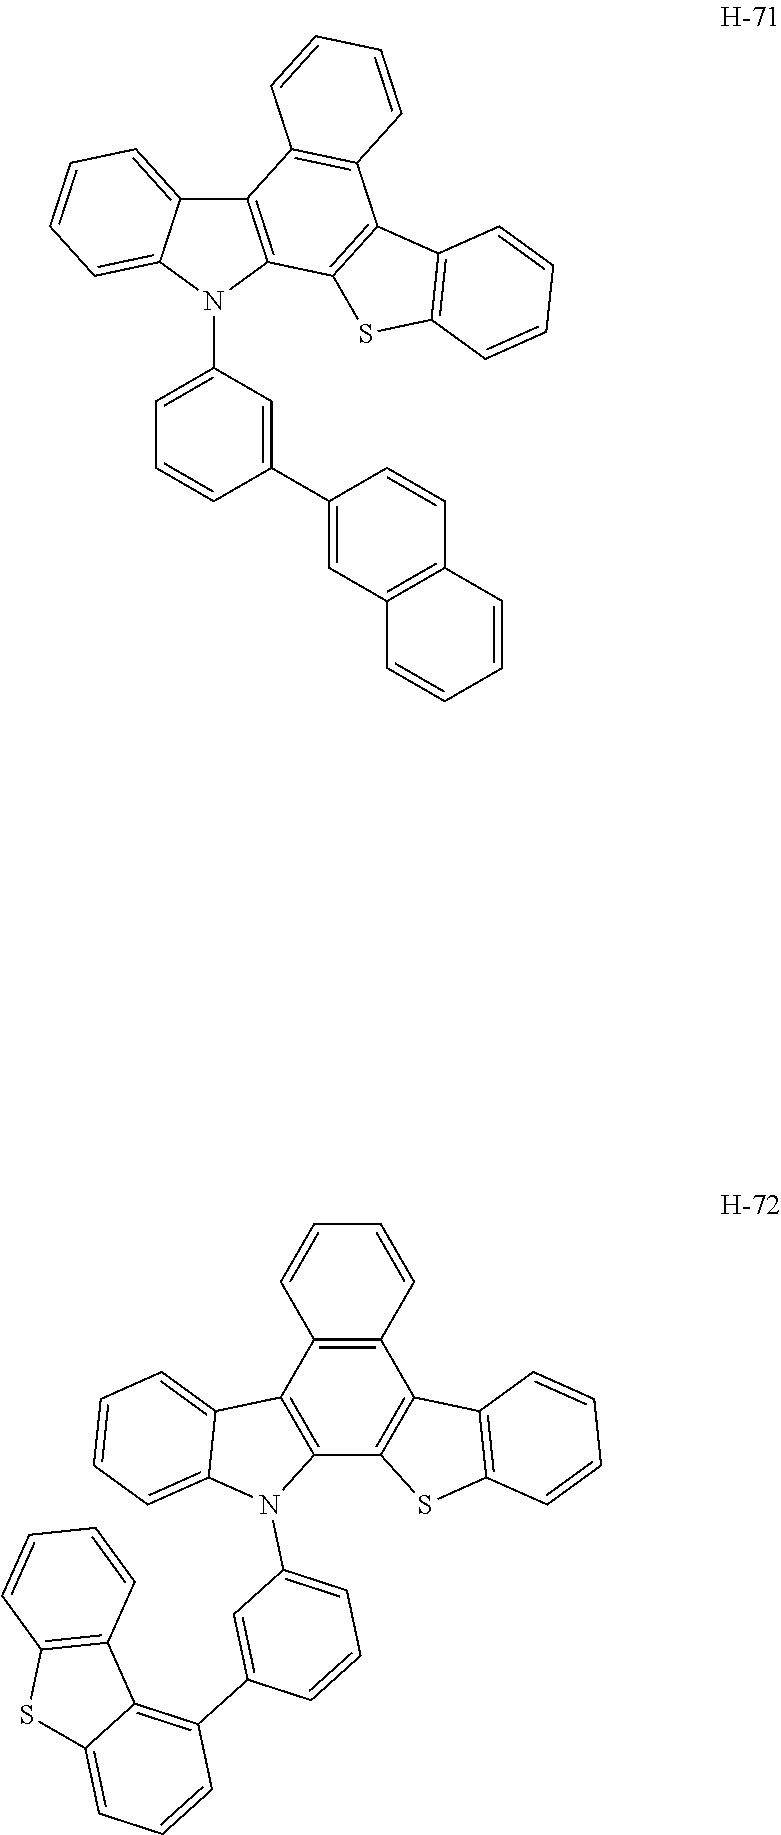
C1(C2=CC(N3C4=C(C5=CC=CC=C35)C3=C(C5=C4SC4=C5C=CC=C4)C=CC=C3)=CC=C2)=CC2=C(C=C1)C=CC=C2.C12=C(C=CC=C1)C1=C(C3=C2C2=CC=CC=C2N3C2=CC=CC(C3=C4C(=CC=C3)SC3=C4C=CC=C3)=C2)SC2=C1C=CC=C2
